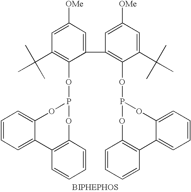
C1=C([OMe])C=C(C2=C(OP3OC4=CC=CC=C4C4=C(C=CC=C4)O3)C(C(C)(C)C)=CC([OMe])=C2)C(OP2OC3=CC=CC=C3C3=C(C=CC=C3)O2)=C1C(C)(C)C
